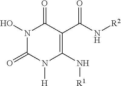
N1(O)C(=O)N([H])C(N[R1])=C(C(N[R2])=O)C1=O
